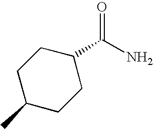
C1C(C)CCC(C(N)=O)C1
